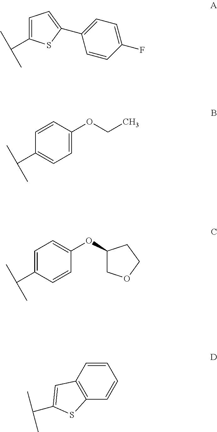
C1=CC(F)=CC=C1C1=CC=C(C(C)C)S1.C1=C(OCC)C=CC(C(C)C)=C1.C1=CC(C(C)C)=CC=C1OC1COCC1.C1=CC2=C(C=C1)SC(C(C)C)=C2
